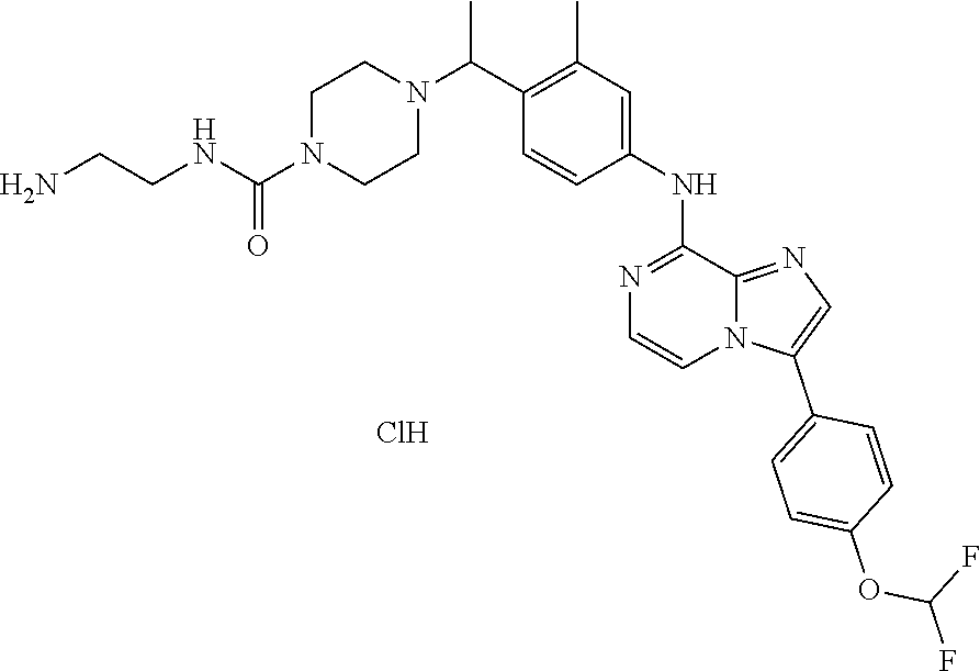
Cl.N1(C(C2=C(C)C=C(NC3=NC=CN4C3=NC=C4C3=CC=C(OC(F)F)C=C3)C=C2)C)CCN(C(NCCN)=O)CC1
